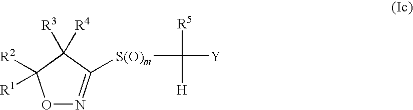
O1N=C([S(O)m]C([R5])([H])[Y])C([R4])([R3])C1([R2])[R1]
